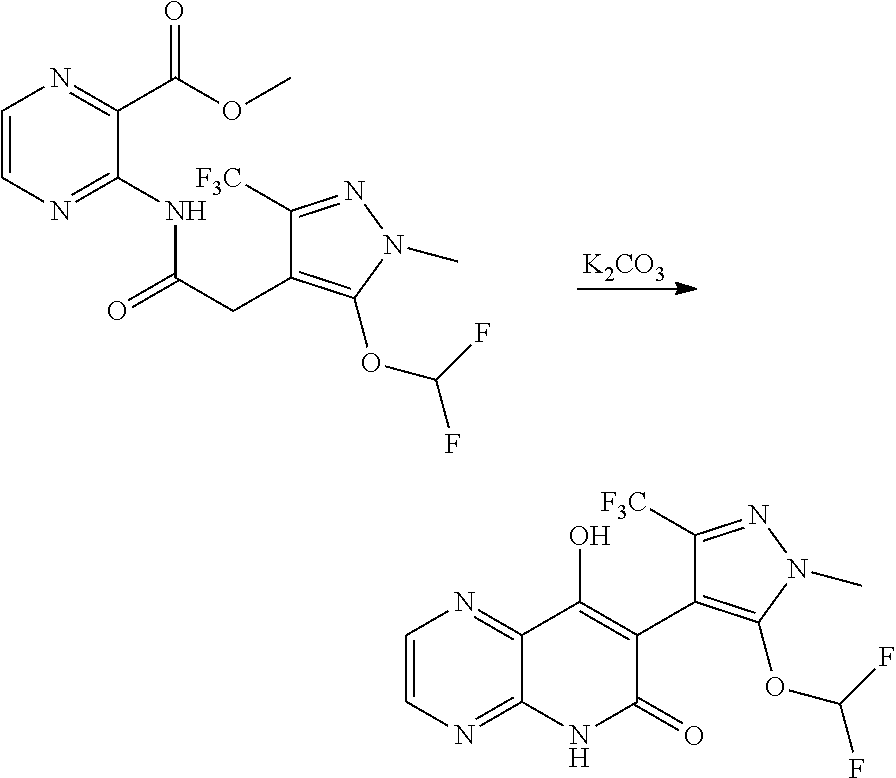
[K2CO3].C1=CN=C(NC(CC2=C(OC(F)F)N(C)N=C2[F3C])=O)C(C(OC)=O)=N1.C1=CN=C2C(=N1)C(O)=C(C1=C(OC(F)F)N(C)N=C1[F3C])C(=O)N2
